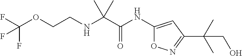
C1(NC(C(NCCOC(F)(F)F)(C)C)=O)=CC(C(C)(C)CO)=NO1
